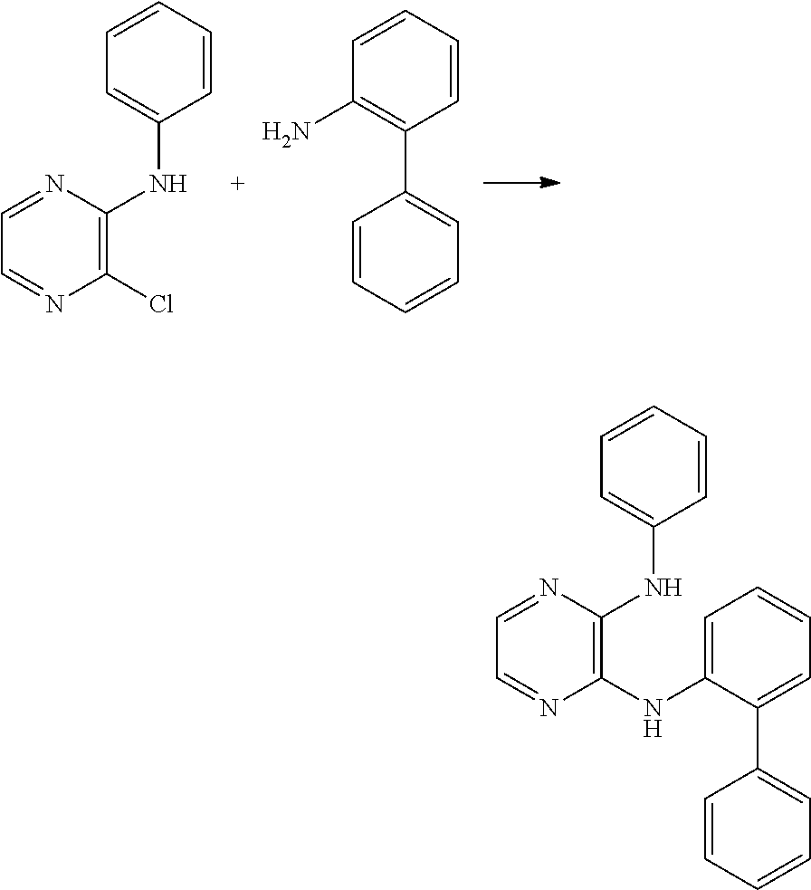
C1=CC=CC(N)=C1C1=CC=CC=C1.ClC1=C(NC2=CC=CC=C2)N=CC=N1.C1(C2=CC=CC=C2)=CC=CC=C1NC1=C(NC2=CC=CC=C2)N=CC=N1
